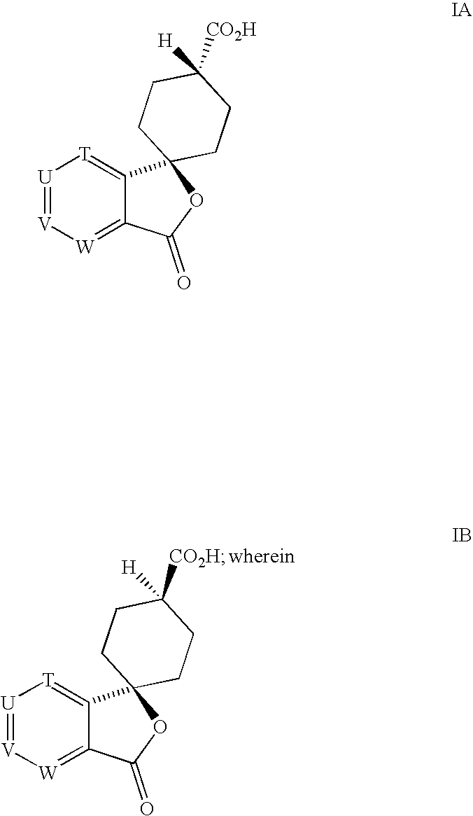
[U]1=[V][W]=C2C(=[T]1)C1(OC2=O)CCC([CO2H])([H])CC1.[U]1=[V][W]=C2C(=[T]1)C1(OC2=O)CCC([CO2H])([H])CC1
